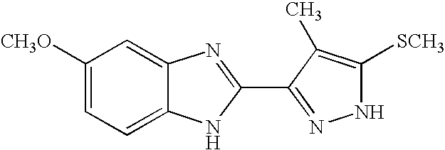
C1=C([CH3O])C=C2C(=C1)NC(C1=NNC([SCH3])=C1C)=N2
